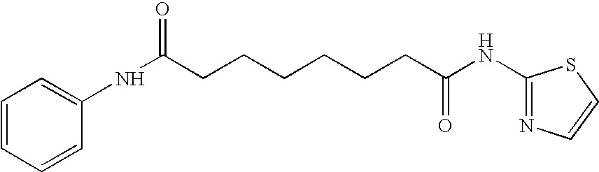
C(CCCCCC(=O)NC1=NC=CS1)C(NC1=CC=CC=C1)=O
